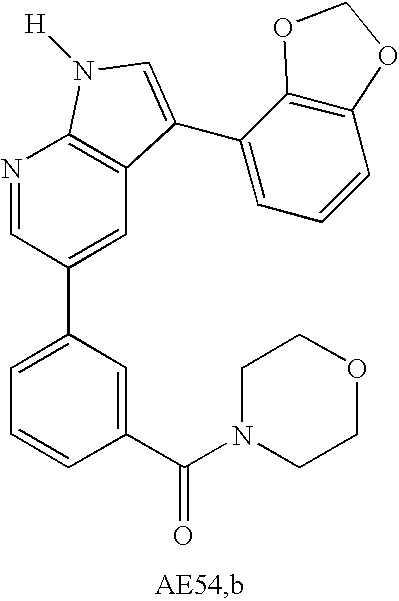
C1(C(N2CCOCC2)=O)=CC(C2=CC3=C(N=C2)N([H])C=C3C2=CC=CC3=C2OCO3)=CC=C1
